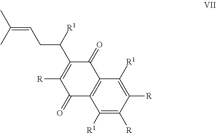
[R]C1=C(C([R1])CC=C(C)C)C(=O)C2=C(C([R1])=C([R])C([R])=C2[R1])C1=O
